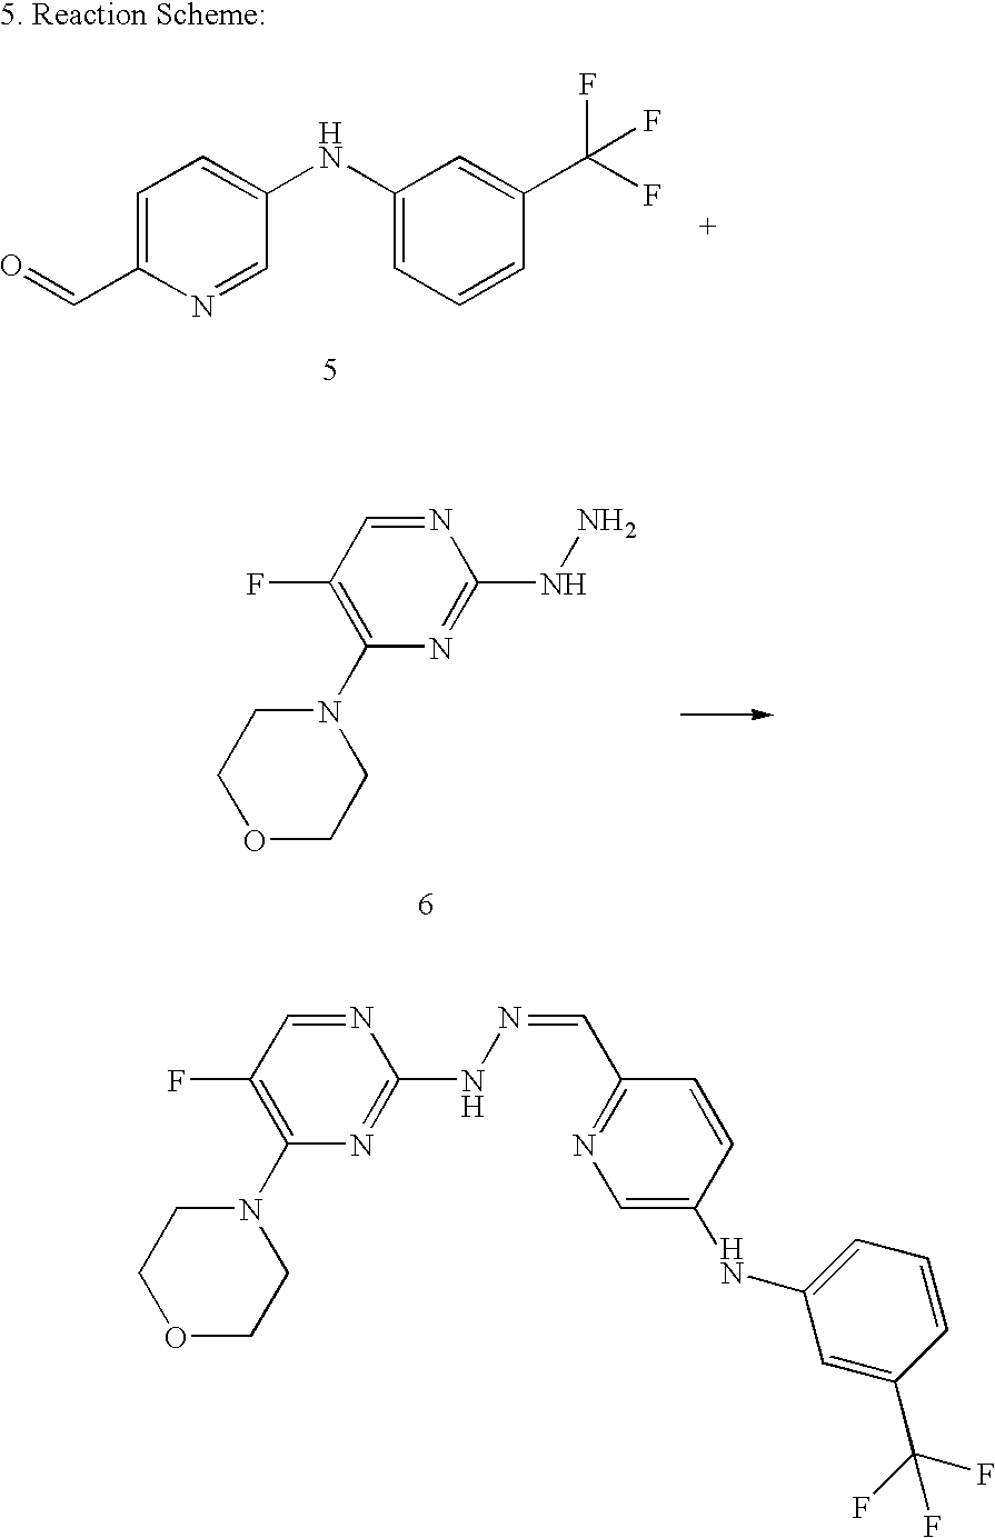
C1(F)=C(N2CCOCC2)N=C(NN)N=C1.C1=C(C=O)N=CC(NC2=CC=CC(C(F)(F)F)=C2)=C1.C1=NC(NN=CC2=NC=C(NC3=CC=CC(C(F)(F)F)=C3)C=C2)=NC(N2CCOCC2)=C1F
